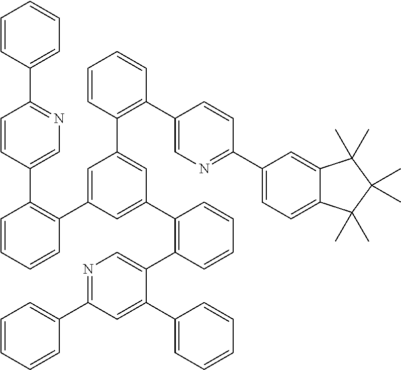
C1=CC(C2=NC=C(C3=C(C4=CC(C5=C(C6=CN=C(C7=CC=C8C(=C7)C(C)(C)C(C)(C)C8(C)C)C=C6)C=CC=C5)=CC(C5=C(C6=CN=C(C7=CC=CC=C7)C=C6C6=CC=CC=C6)C=CC=C5)=C4)C=CC=C3)C=C2)=CC=C1
